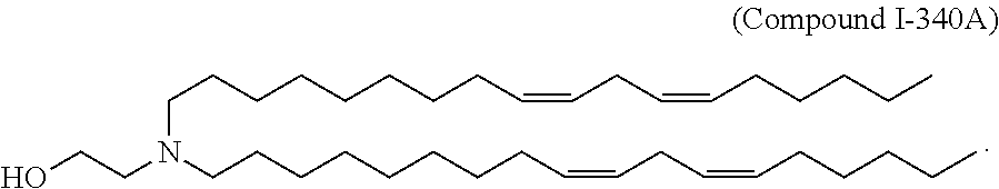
C(N(CCCCCCCCC=CCC=CCCCCC)CCO)CCCCCCCC=CCC=CCCCCC
